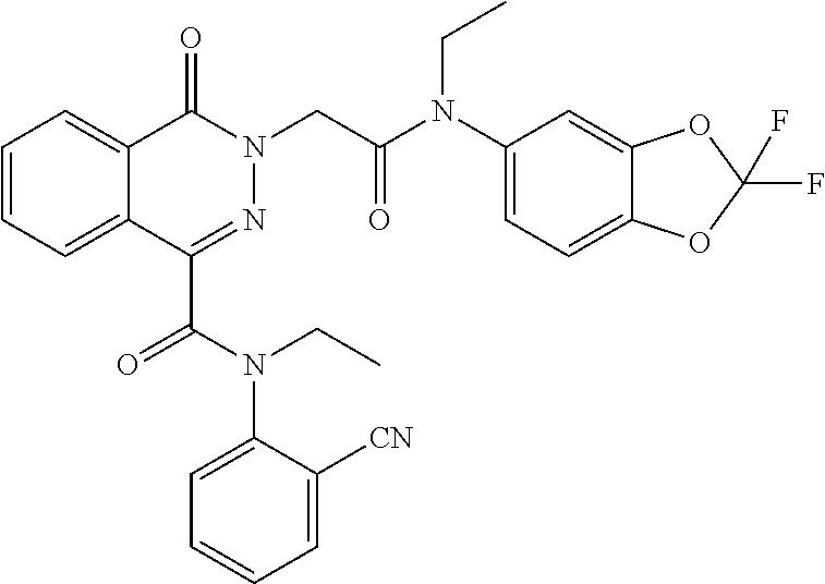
C1=CC=C2C(=C1)C(=O)N(CC(N(C1=CC=C3C(=C1)OC(F)(F)O3)CC)=O)N=C2C(=O)N(C1=CC=CC=C1[CN])CC
